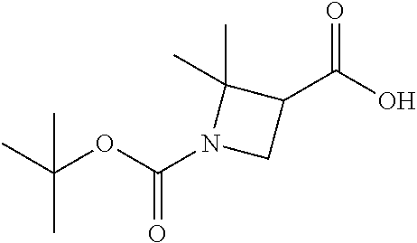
CC(OC(N1CC(C(O)=O)C1(C)C)=O)(C)C
